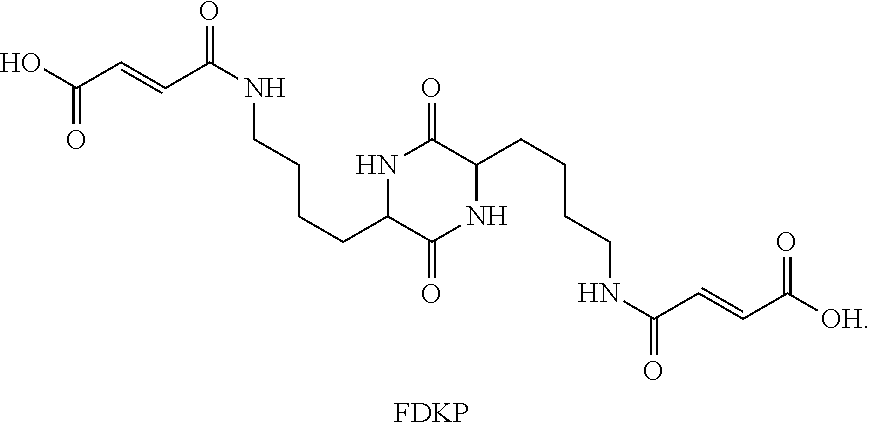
[FDKP].OC(C=CC(NCCCCC1C(=O)NC(CCCCNC(=O)C=CC([OH])=O)C(=O)N1)=O)=O
